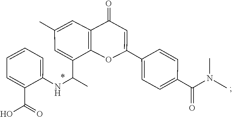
C1=CC=C(NC(C2=CC(C)=CC3=C2OC(C2=CC=C(C(N(C)C)=O)C=C2)=CC3=O)C)C(C(O)=O)=C1
